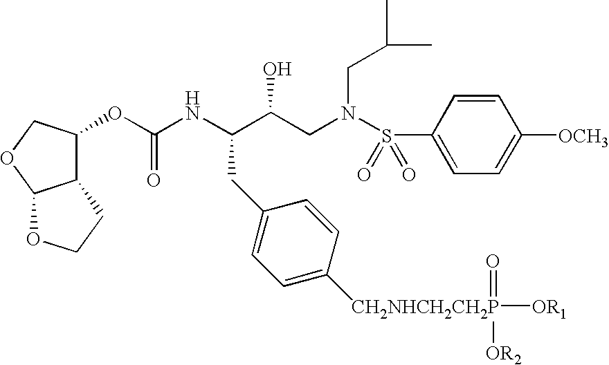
C1(OC(NC(C(CN(S(C2=CC=C([OCH3])C=C2)(=O)=O)CC(C)C)O)CC2=CC=C([CH2NHCH2CH2P](=O)([OR2])[OR1])C=C2)=O)COC2C1CCO2
